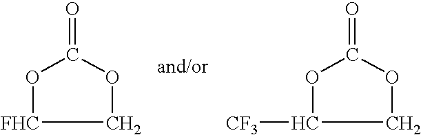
O1[FHC]COC1=O.O1C([CF3])COC1=O
